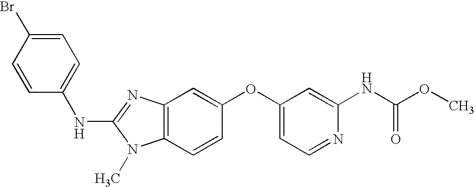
C1=C(Br)C=CC(NC2=NC3=C(N2C)C=CC(OC2=CC=NC(NC(OC)=O)=C2)=C3)=C1
